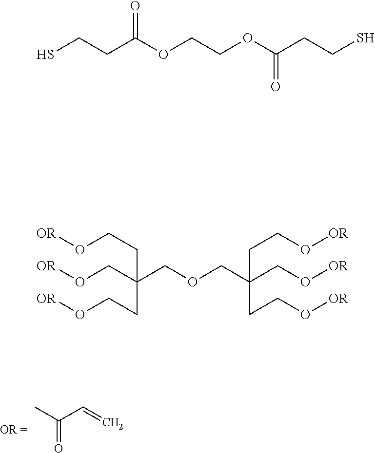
CC(C=C)=O.SCCC(OCCOC(CCS)=O)=O.[OR]OCCC(CO[OR])(CCO[OR])COCC(CCO[OR])(CO[OR])CCO[OR]
